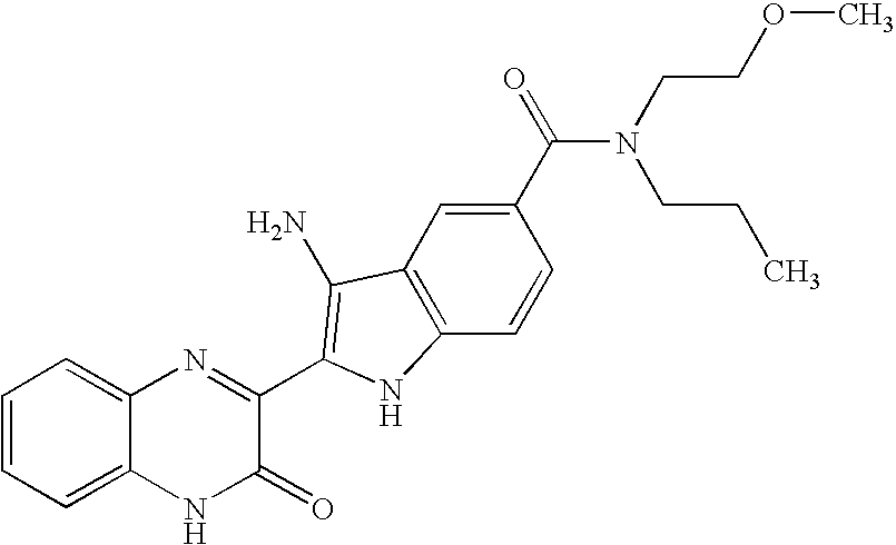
C1=C2C(=CC=C1)N=C(C1=C(N)C3=C(C=CC(C(N(CCC)CCOC)=O)=C3)N1)C(=O)N2
